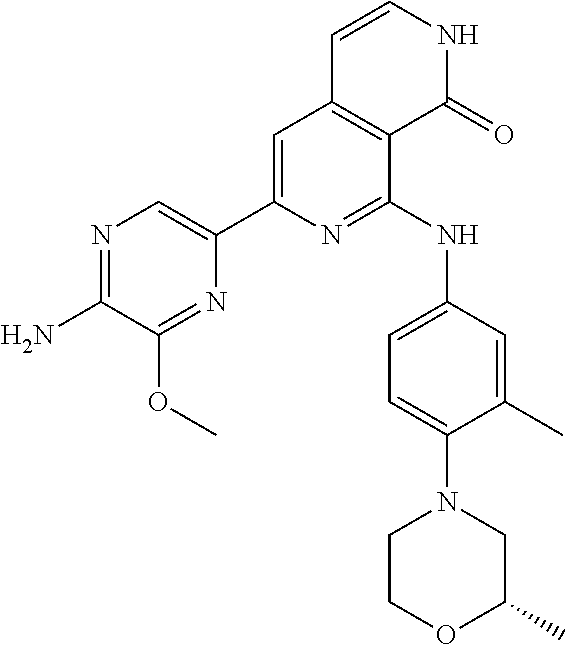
C1(C2=CC3=C(C(NC4=CC=C(N5CCOC(C)C5)C(C)=C4)=N2)C(=O)NC=C3)=CN=C(N)C(OC)=N1
